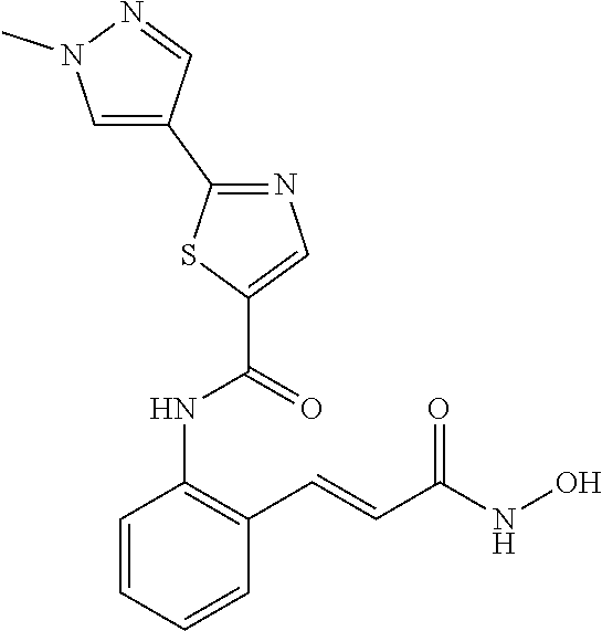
C1=CC=CC(C=CC(NO)=O)=C1NC(C1=CN=C(C2=CN(C)N=C2)S1)=O
